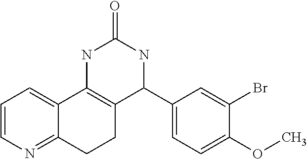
C1=CN=C2C(=C1)C1=C(CC2)C(C2=CC=C(OC)C(Br)=C2)NC(=O)N1
